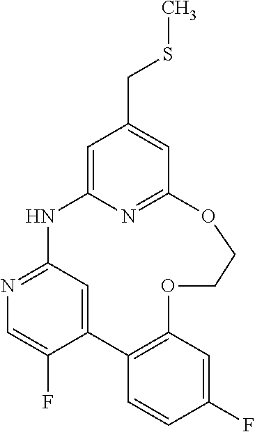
C1=C2N=C(C=C1CSC)OCCOC1=C(C=CC(F)=C1)C1=CC(=NC=C1F)N2
